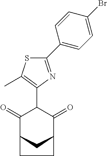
C1(=O)C2CC(C(=O)C1C1=C(C)SC(C3=CC=C(Br)C=C3)=N1)CC2
